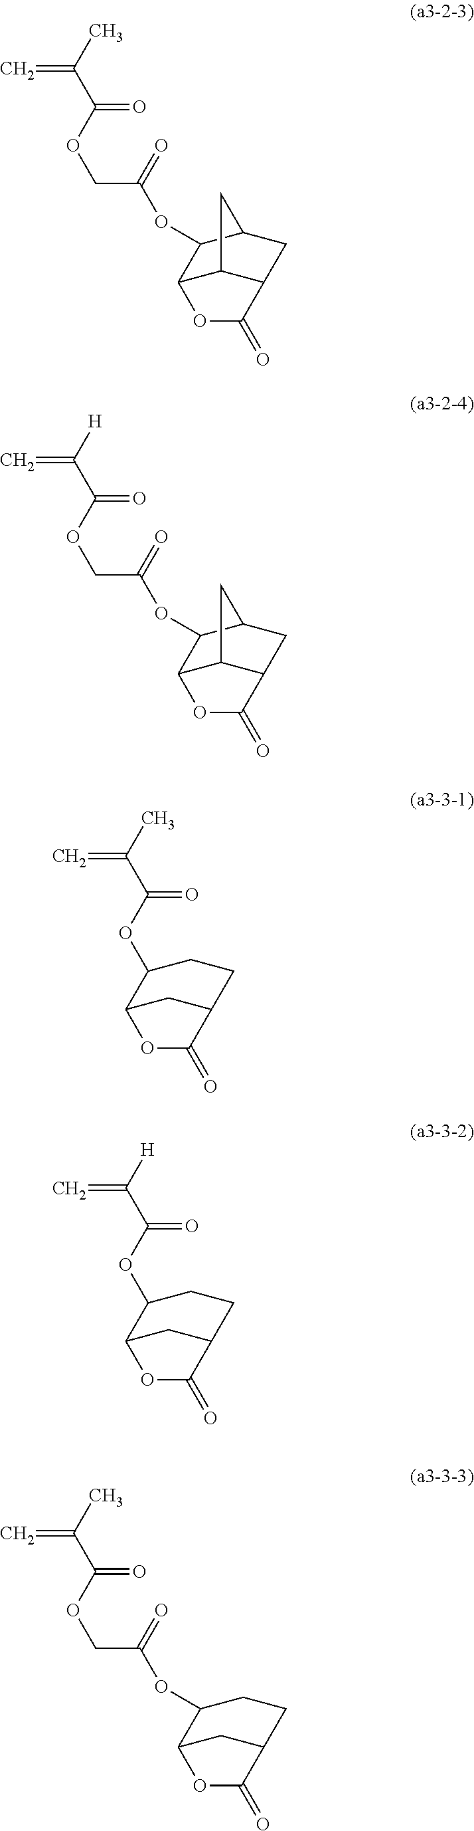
C=C(C)C(OCC(=O)OC1C2C3C(CC1C3)C(=O)O2)=O.C=C(C)C(OCC(=O)OC1C2CC(CC1)C(=O)O2)=O.C=C(C)C(OC1C2CC(CC1)C(=O)O2)=O.C=C([H])C(OC1C2CC(CC1)C(=O)O2)=O.C=C([H])C(OCC(=O)OC1C2C3C(CC1C3)C(=O)O2)=O
